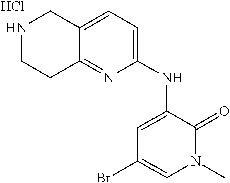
BrC1=CN(C)C(=O)C(NC2=CC=C3C(=N2)CCNC3)=C1.Cl
